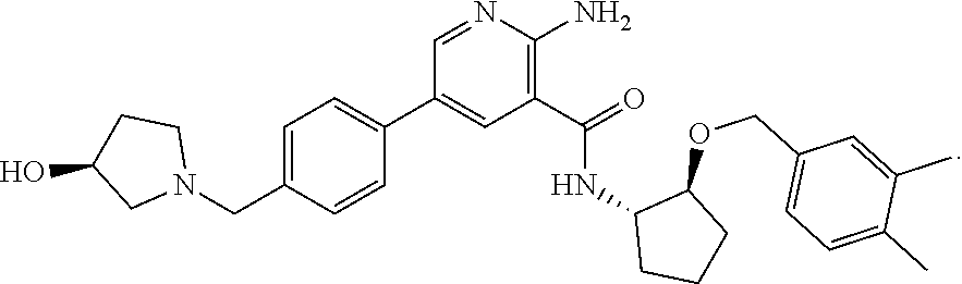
C1=NC(N)=C(C(=O)NC2CCCC2OCC2=CC=C(C)C(C)=C2)C=C1C1=CC=C(CN2CCC(O)C2)C=C1
